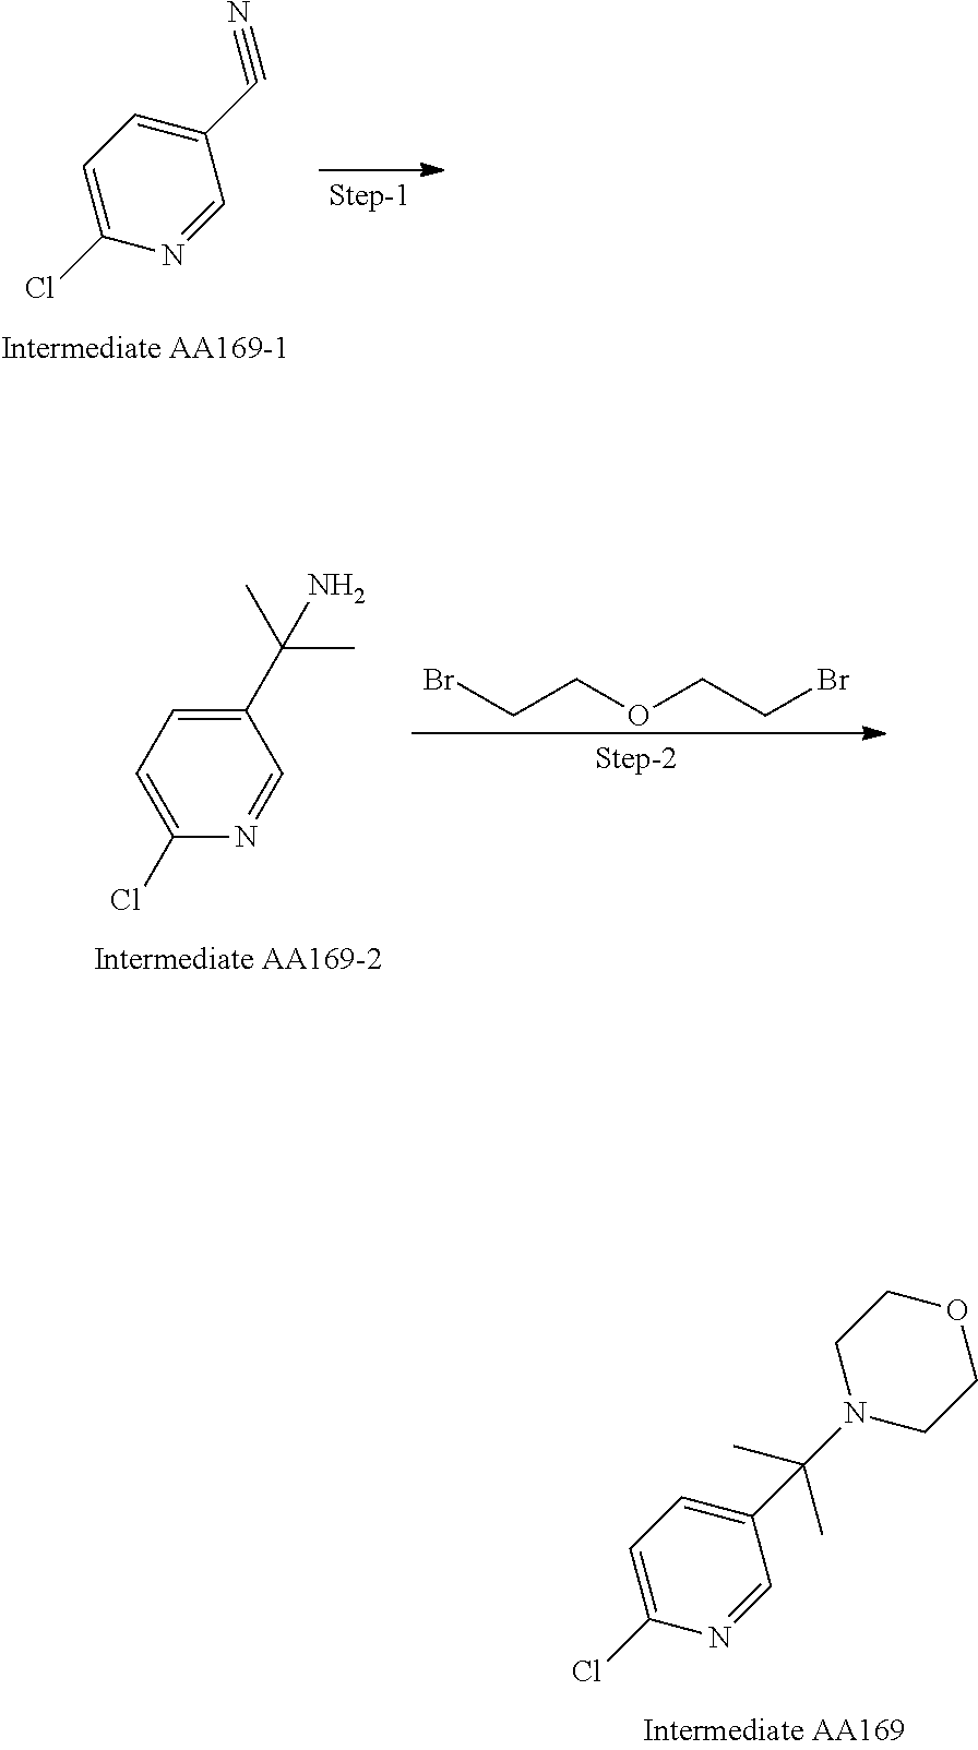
C1(C(N2CCOCC2)(C)C)=CC=C(Cl)N=C1.C1(C#N)=CC=C(Cl)N=C1.C1(C(C)(C)N)=CC=C(Cl)N=C1.BrCCOCCBr
